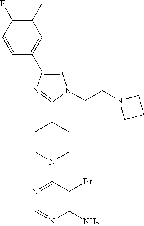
C1=C(C2=CC(C)=C(F)C=C2)N=C(C2CCN(C3=NC=NC(N)=C3Br)CC2)N1CCN1CCC1
